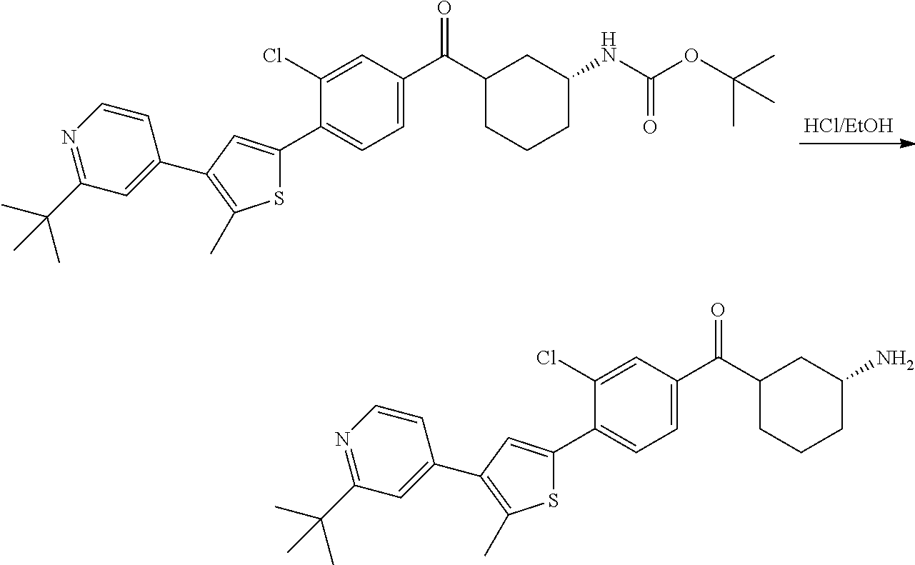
C1(C2=CC(C3=CC(C(C)(C)C)=NC=C3)=C(C)S2)=CC=C(C(=O)C2CCCC(NC(OC(C)(C)C)=O)C2)C=C1Cl.C1(C2=CC(C3=CC(C(C)(C)C)=NC=C3)=C(C)S2)=CC=C(C(=O)C2CCCC(N)C2)C=C1Cl
